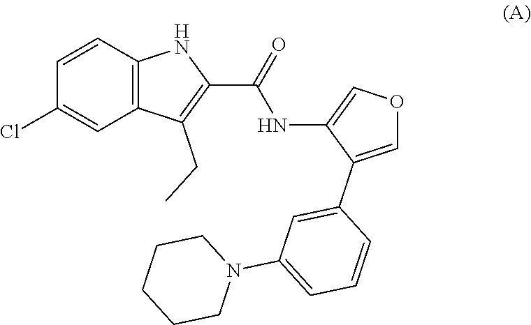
C1=CC2=C(C=C1Cl)C(CC)=C(C(=O)NC1=COC=C1C1=CC(N3CCCCC3)=CC=C1)N2
